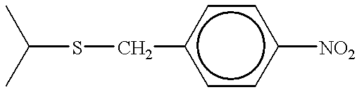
C(SCc1ccc([NO2])cc1)(C)C
